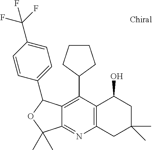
C1CCC(C2=C3C(=NC4=C2C(O)CC(C)(C)C4)C(C)(C)OC3C2=CC=C(C(F)(F)F)C=C2)C1
